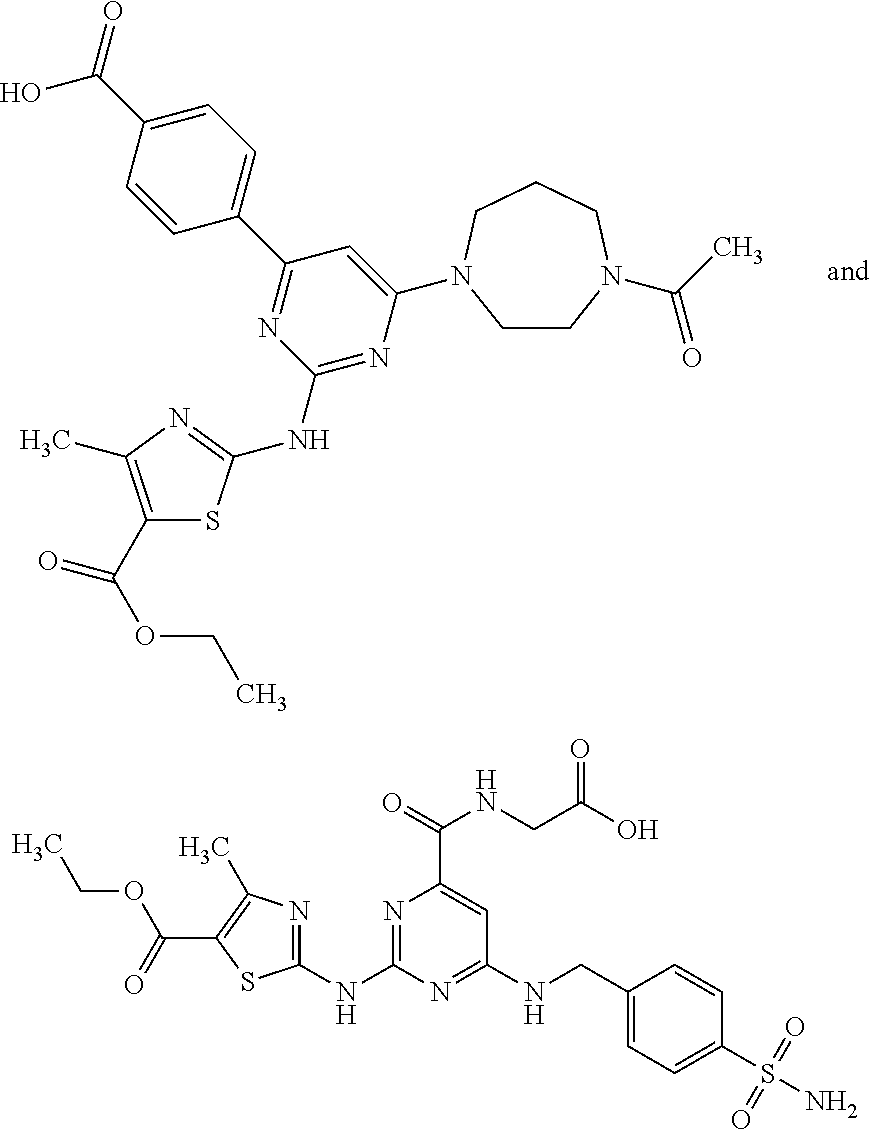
C1(C(OCC)=O)=C(C)N=C(NC2=NC(N3CCN(C(=O)C)CCC3)=CC(C3=CC=C(C(=O)O)C=C3)=N2)S1.N1=C(NC2=NC(C(=O)NCC(O)=O)=CC(NCC3=CC=C(S(N)(=O)=O)C=C3)=N2)SC(C(OCC)=O)=C1C
